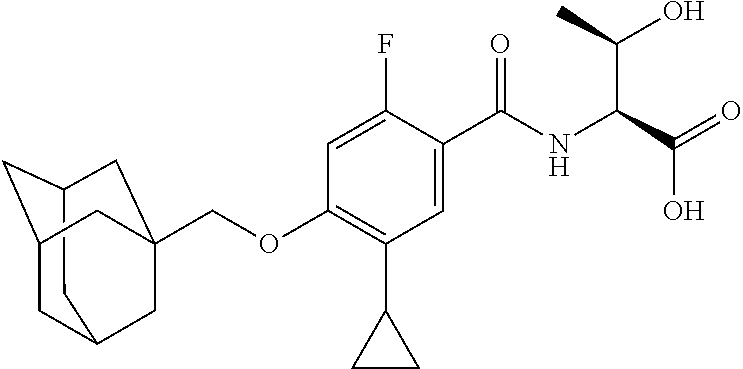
C12CC3CC(C1)CC(COC1=C(C4CC4)C=C(C(NC(C(=O)O)C(C)O)=O)C(F)=C1)(C3)C2
